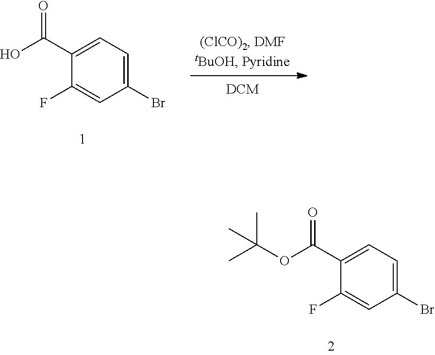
C1(Br)=CC=C(C(O)=O)C(F)=C1.C1(Br)=CC=C(C(OC(C)(C)C)=O)C(F)=C1
